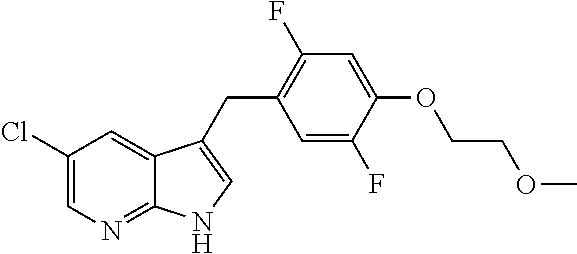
C1(Cl)=CN=C2C(=C1)C(CC1=C(F)C=C(OCCOC)C(F)=C1)=CN2
